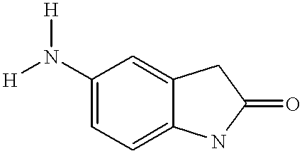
[H]N(C1=CC=C2C(=C1)CC(=O)N2)[H]
